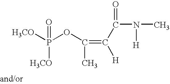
[H3CO]P(OC(=C(C(=O)N(C)[H])[H])C)(=O)[H3CO]
